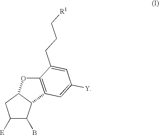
C1([E])C(B)C2C(C1)OC1=C2C=C([Y])C=C1CCC[R1]
